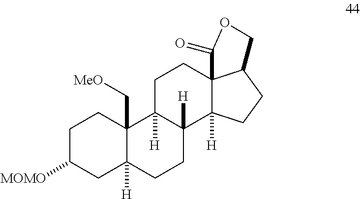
C1C([MOMO])CC2([H])C(C[MeO])(C1)C1([H])C([H])(CC2)C2([H])C3(CC1)C(CC2)COC3=O
